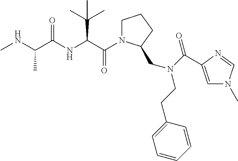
C(=O)(C(C(C)(C)C)NC(=O)C(C)NC)N1CCCC1CN(CCC1=CC=CC=C1)C(=O)C1=CN(C)C=N1
